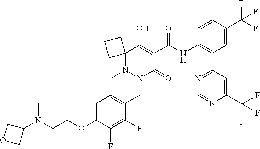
C1=C(OCCN(C2COC2)C)C(F)=C(F)C(CN2C(=O)C(C(NC3=C(C4=NC=NC(C(F)(F)F)=C4)C=C(C(F)(F)F)C=C3)=O)=C(O)C3(CCC3)N2C)=C1
